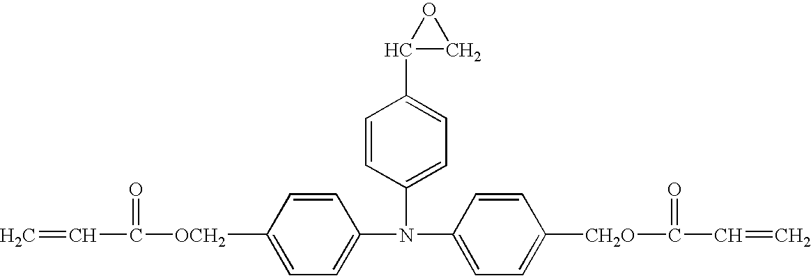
C1(N(C2=CC=C([OCH2]C(=O)C=C)C=C2)C2=CC=C(C3CO3)C=C2)=CC=C([CH2O]C(=O)C=C)C=C1
